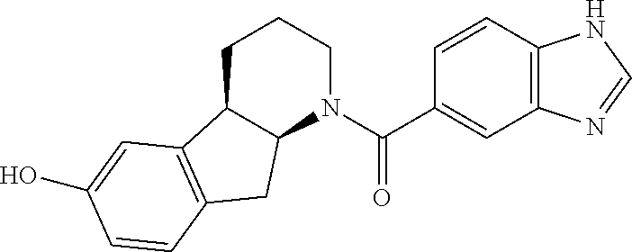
C1C2C(N(C(C3=CC4=C(C=C3)NC=N4)=O)CC1)CC1=C2C=C(O)C=C1
